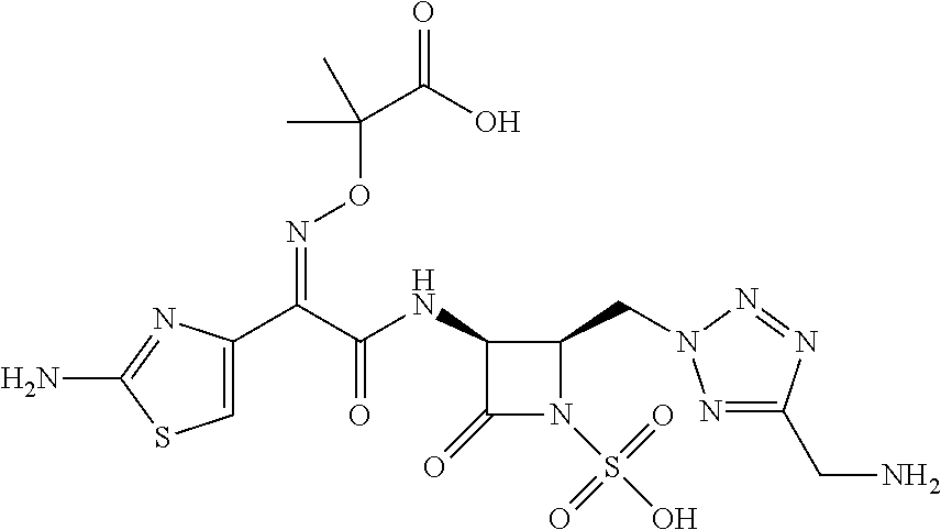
C1=C(C(C(NC2C(=O)N(S(O)(=O)=O)C2CN2N=C(CN)N=N2)=O)=NOC(C(=O)O)(C)C)N=C(N)S1
